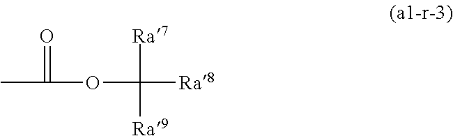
[Ra8]C([Ra7])([Ra9])OC(=O)C
